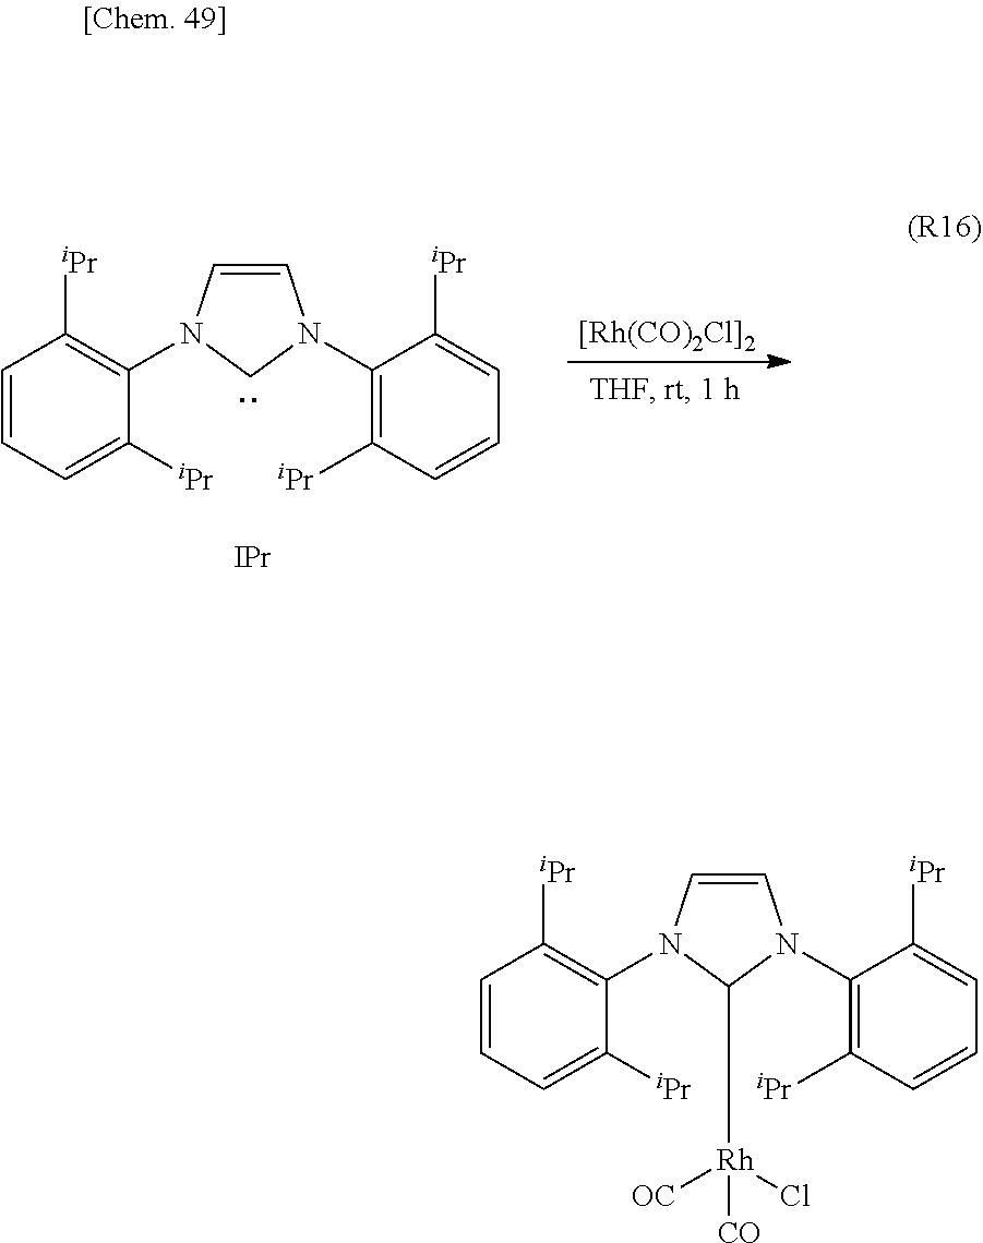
C1=CN(C2=C([iPr])C=CC=C2[iPr])C([Rh](Cl)([OC])[CO])N1C1=C([iPr])C=CC=C1[iPr].C1=CN(C2=C([iPr])C=CC=C2[iPr])CN1C1=C([iPr])C=CC=C1[iPr].[[Rh(CO)2Cl]2].[IPr]
